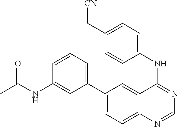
C1(C2=CC=CC(NC(C)=O)=C2)=CC=C2C(=C1)C(NC1=CC=C(C[CN])C=C1)=NC=N2
